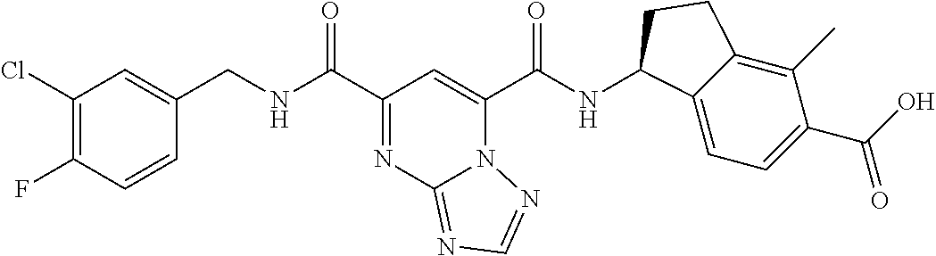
C1(Cl)=C(F)C=CC(CNC(C2=NC3=NC=NN3C(C(NC3C4=CC=C(C(O)=O)C(C)=C4CC3)=O)=C2)=O)=C1
